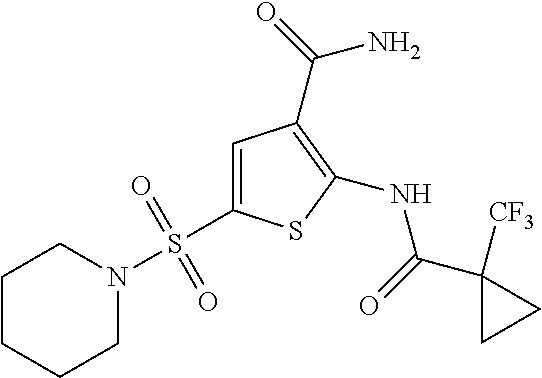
C1=C(S(N2CCCCC2)(=O)=O)SC(NC(=O)C2([CF3])CC2)=C1C(=O)N
